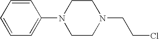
C1=CC=C(N2CCN(CCCl)CC2)C=C1
